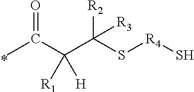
CC(C(C(S[R4]S)([R2])[R3])([R1])[H])=O
